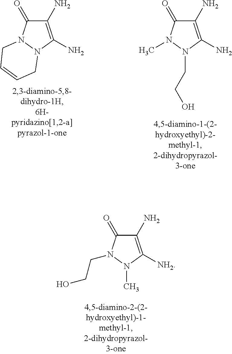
N1(C)N(CCO)C(=O)C(N)=C1[NH2].N12N(C(=O)C(N)=C1N)CC=CC2.N1(CCO)N(C)C(=O)C(N)=C1N
